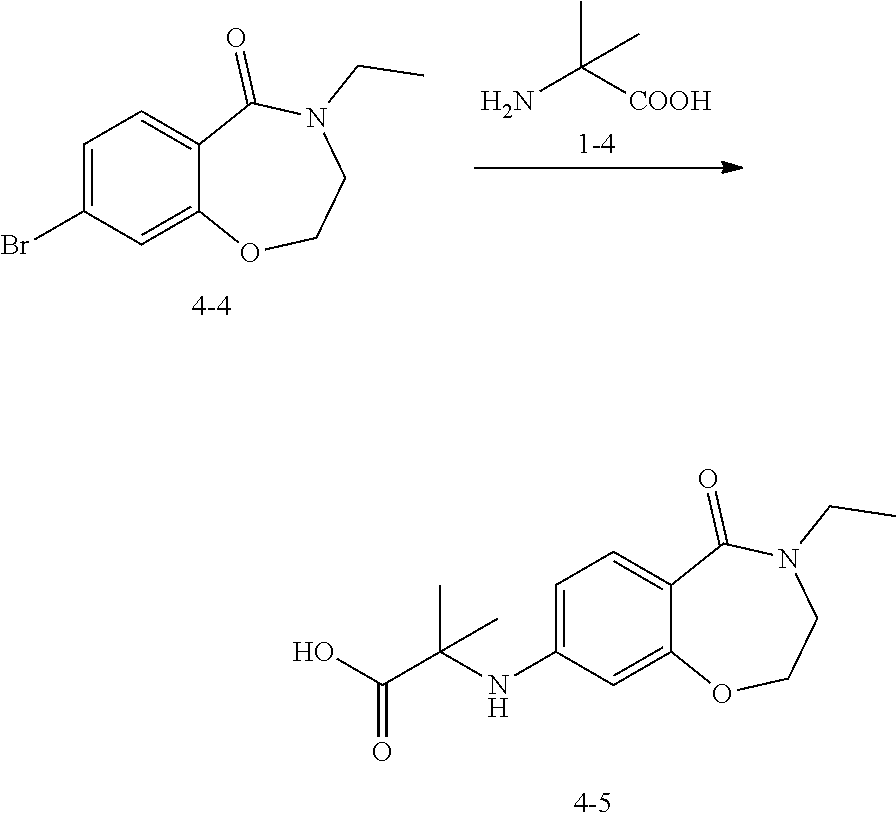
C1=C(Br)C=C2C(=C1)C(=O)N(CC)CCO2.NC([COOH])(C)C.C1=C(NC(C(O)=O)(C)C)C=C2C(=C1)C(=O)N(CC)CCO2
